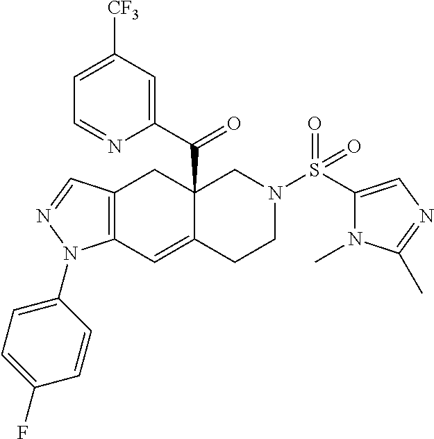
C12(C(C3=CC([CF3])=CC=N3)=O)C(=CC3=C(C1)C=NN3C1=CC=C(F)C=C1)CCN(S(C1=CN=C(C)N1C)(=O)=O)C2
